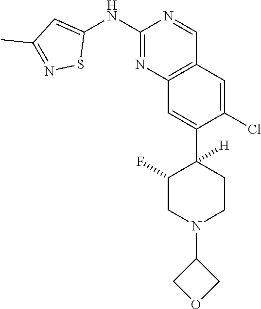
C12=C(C=C(Cl)C(C3([H])CCN(C4COC4)CC3F)=C1)C=NC(NC1=CC(C)=NS1)=N2
